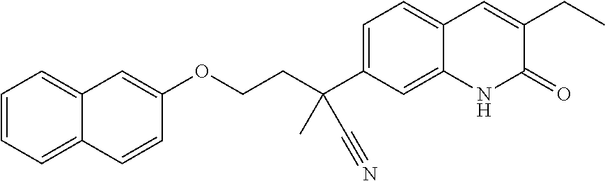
C(COC1=CC2=CC=CC=C2C=C1)C(C1=CC=C2C(=C1)NC(=O)C(CC)=C2)(C)C#N
